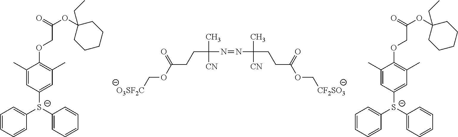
C1=CC=CC([S-](C2=CC(C)=C(OCC(=O)OC3(CC)CCCCC3)C(C)=C2)C2=CC=CC=C2)=C1.C1=CC=CC([S-](C2=CC(C)=C(OCC(=O)OC3(CC)CCCCC3)C(C)=C2)C2=CC=CC=C2)=C1.[O3SF2C]COC(CCC(N=NC(C)(CCC(OC[CF2SO3])=O)[CN])(C)[CN])=O
